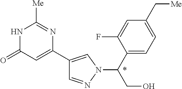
C1=NN(C(C2=CC=C(C[Me])C=C2F)CO)C=C1C1=CC(=O)NC([Me])=N1
